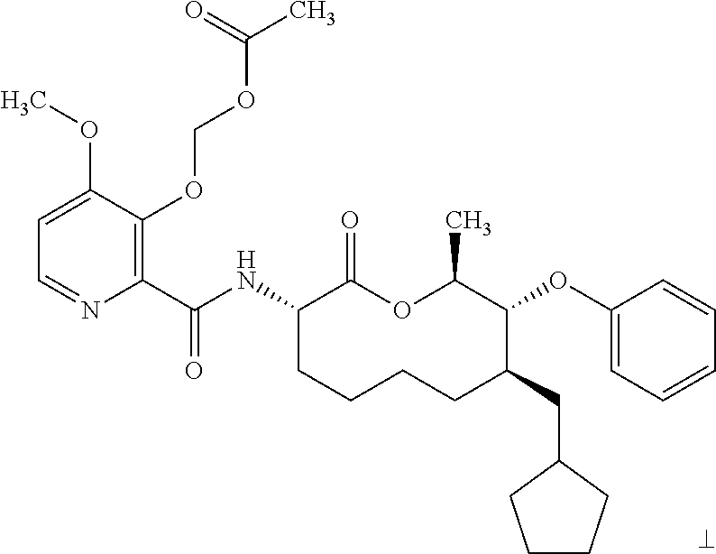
C1(C(NC2CCCCC(CC3CCCC3)C(OC3=CC=CC=C3)C(C)OC2=O)=O)=C(OCOC(C)=O)C(OC)=CC=N1
